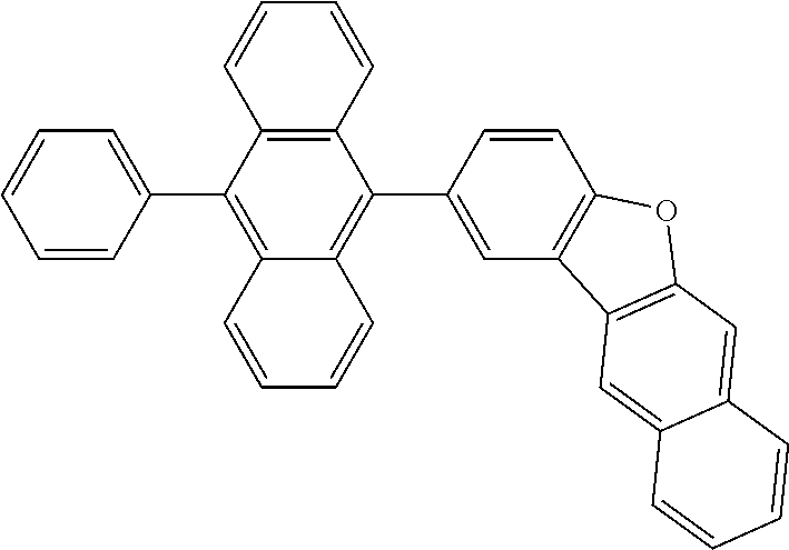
C12=C(C(C3=CC=CC=C3)=C3C(=C1C1=CC4=C(C=C1)OC1=C4C=C4C(=C1)C=CC=C4)C=CC=C3)C=CC=C2
